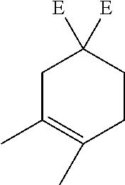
C1C(C)=C(C)CCC1([E])[E]
